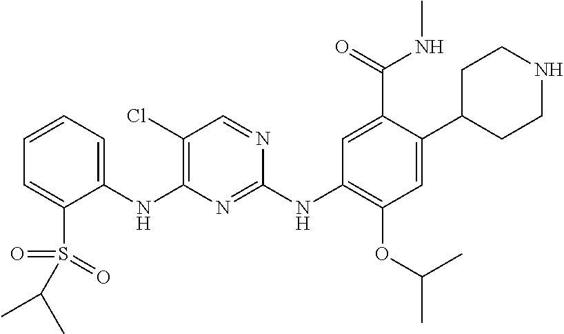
C1(NC2=C(Cl)C=NC(NC3=C(OC(C)C)C=C(C4CCNCC4)C(C(=O)NC)=C3)=N2)=CC=CC=C1S(=O)(=O)C(C)C
